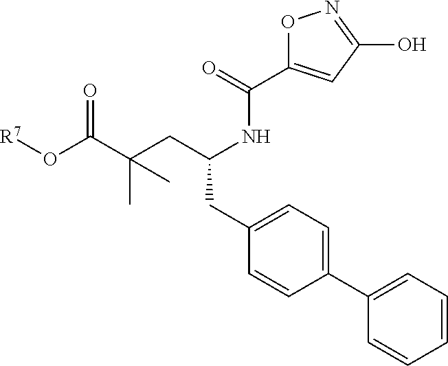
C(C(CC(NC(=O)C1=CC(O)=NO1)CC1=CC=C(C2=CC=CC=C2)C=C1)(C)C)(O[R7])=O
